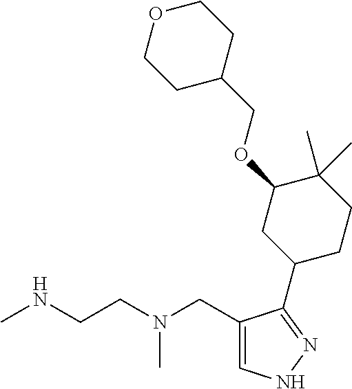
CNCCN(CC1=CNN=C1C1CCC(C)(C)C(OCC2CCOCC2)C1)C
